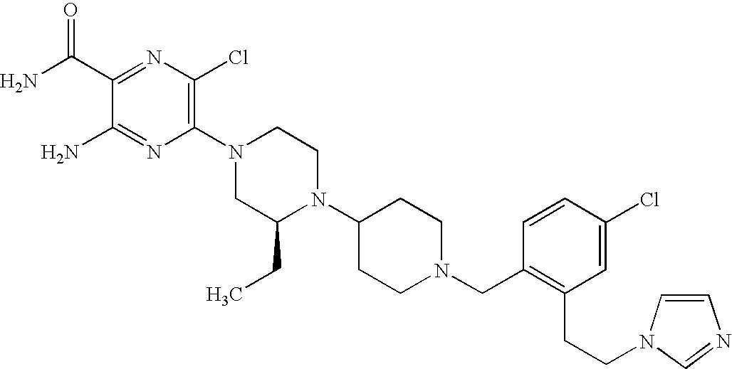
C1(C(N)=O)=NC(Cl)=C(N2CC(CC)N(C3CCN(CC4=C(CCN5C=CN=C5)C=C(Cl)C=C4)CC3)CC2)N=C1N
